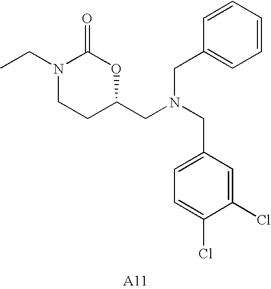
C1=CC=CC(CN(CC2OC(=O)N(CC)CC2)CC2=CC=C(Cl)C(Cl)=C2)=C1
